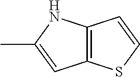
C12=C(C=CS1)NC(C)=C2
